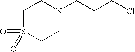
C1S(=O)(=O)CCN(CCCCl)C1
